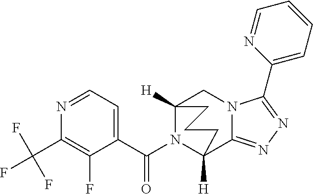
N1=CC=C(C(N2C3([H])C4=NN=C(C5=CC=CC=N5)N4CC2([H])CCC3)=O)C(F)=C1C(F)(F)F
